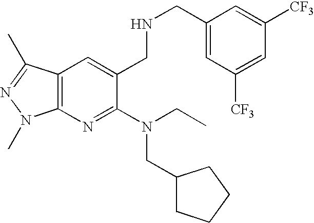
C12=C(N=C(N(CC)CC3CCCC3)C(CNCC3=CC([CF3])=CC([CF3])=C3)=C1)N(C)N=C2C
